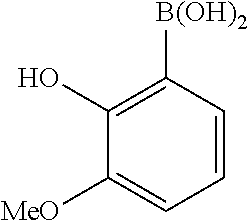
C1=CC([B(OH)2])=C(O)C([MeO])=C1
